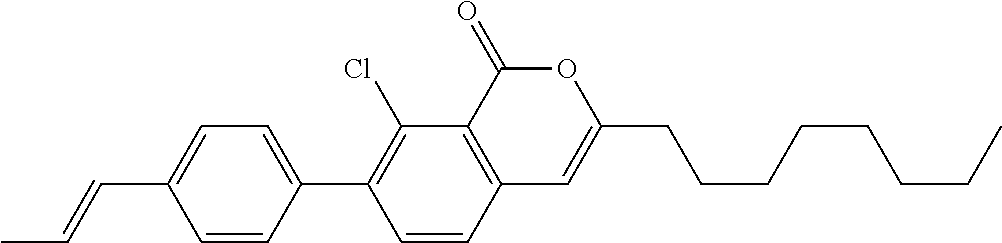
C12=C(C(=O)OC(CCCCCCCC)=C1)C(Cl)=C(C1=CC=C(C=CC)C=C1)C=C2
